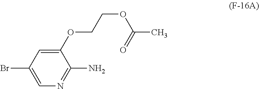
C1(OCCOC(C)=O)=CC(Br)=CN=C1N
